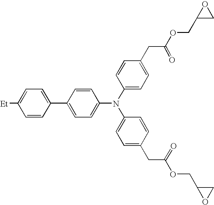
C1([Et])=CC=C(C2=CC=C(N(C3=CC=C(CC(OCC4OC4)=O)C=C3)C3=CC=C(CC(OCC4CO4)=O)C=C3)C=C2)C=C1
